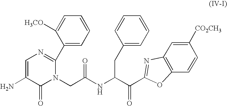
C1=C(N)C(=O)N(CC(NC(C(=O)C2=NC3=C(O2)C=CC([CO2CH3])=C3)CC2=CC=CC=C2)=O)C(C2=CC=CC=C2[H3CO])=N1
